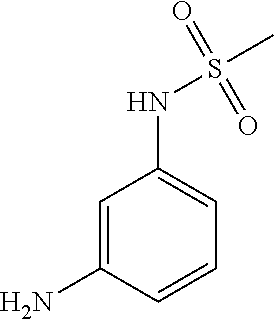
C1=C(N)C=CC=C1NS(C)(=O)=O
